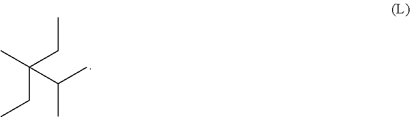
C(C(C)C)(CC)(CC)C
